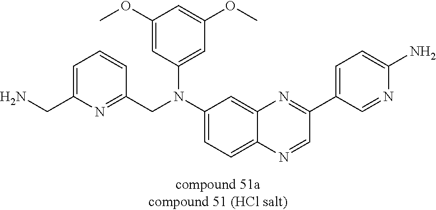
C1=C(CN)N=C(CN(C2=CC=C3C(=C2)N=C(C2=CC=C(N)N=C2)C=N3)C2=CC(OC)=CC(OC)=C2)C=C1
